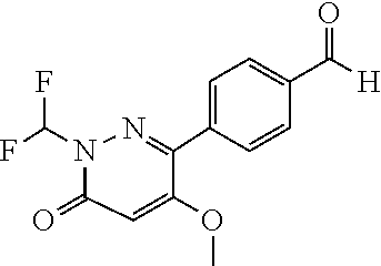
C1(=O)C=C(OC)C(C2=CC=C(C([H])=O)C=C2)=NN1C(F)F
